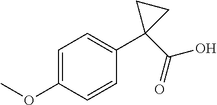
C1=C(OC)C=CC(C2(C(O)=O)CC2)=C1
